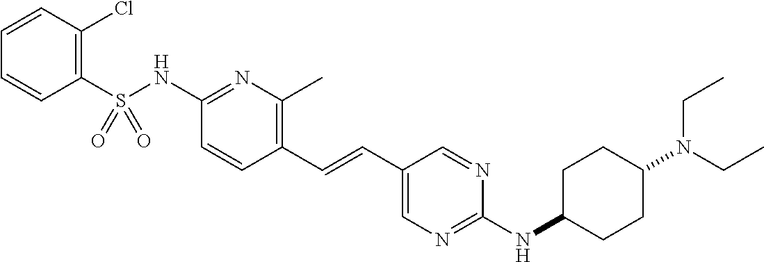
C1(S(NC2=NC(C)=C(C=CC3=CN=C(NC4CCC(N(CC)CC)CC4)N=C3)C=C2)(=O)=O)=C(Cl)C=CC=C1
